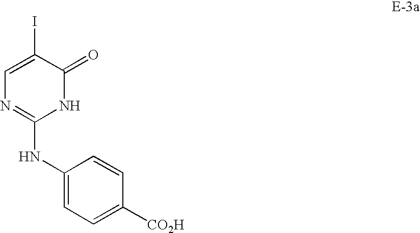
C1=C(I)C(=O)NC(NC2=CC=C([CO2H])C=C2)=N1
